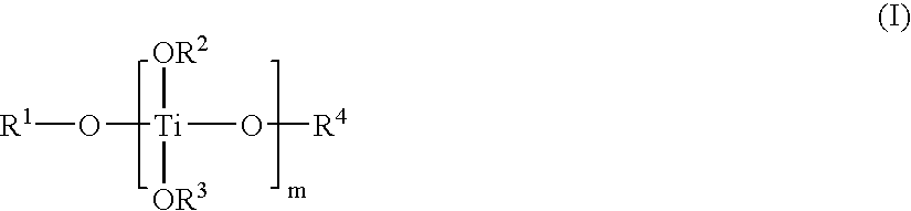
O([Ti]([OR2])([OR3])O[R4])[R1]
